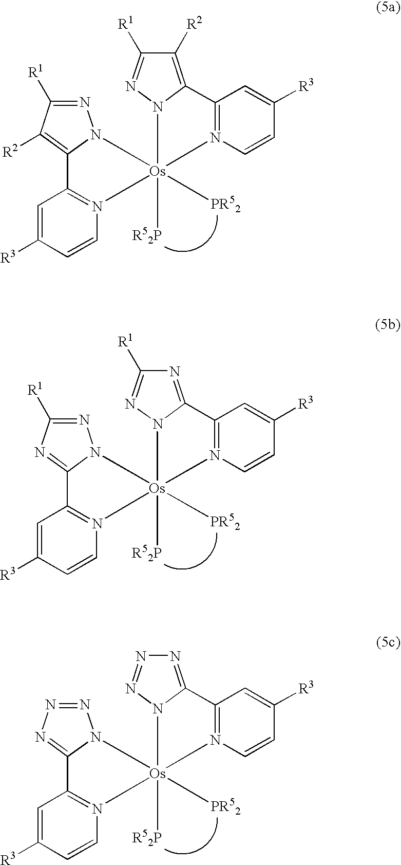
C1=C([R3])C=CN2=C1C1=C([R2])C([R1])=NN1[Os]21([PR52])([R52P])N2=C(C=C([R3])C=C2)C2=C([R2])C([R1])=NN21.C1=C([R3])C=CN2=C1C1=NC([R1])=NN1[Os]21([PR52])([R52P])N2=C(C=C([R3])C=C2)C2=NC([R1])=NN21.C1=C([R3])C=CN2=C1C1=NN=NN1[Os]21([PR52])([R52P])N2=C(C=C([R3])C=C2)C2=NN=NN21
